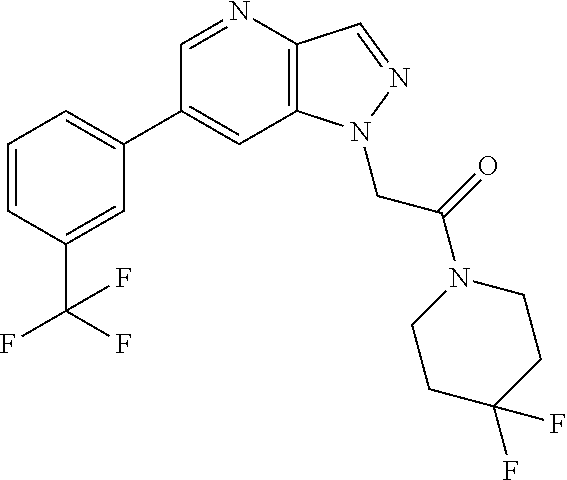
C1(C2=CC=CC(C(F)(F)F)=C2)=CC2=C(C=NN2CC(N2CCC(F)(F)CC2)=O)N=C1
